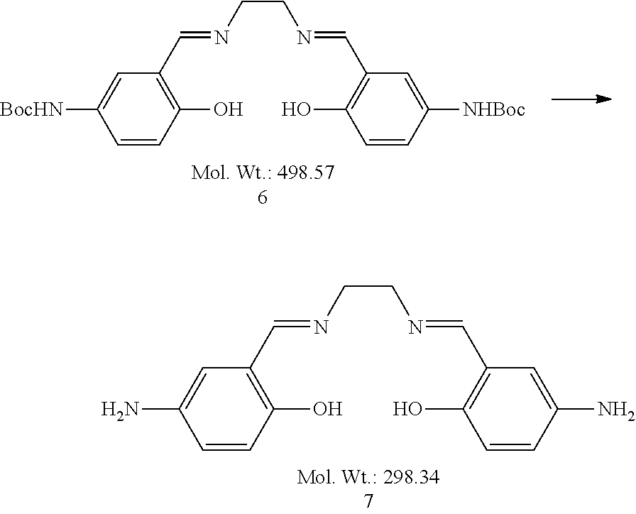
C1=CC(O)=C(C=NCCN=CC2=C(O)C=CC([NHBoc])=C2)C=C1[BocHN].C1=CC(O)=C(C=NCCN=CC2=C(O)C=CC(N)=C2)C=C1N
